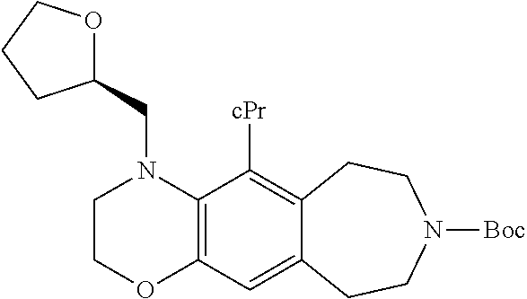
C12=C(C([cPr])=C3C(=C1)CCN([Boc])CC3)N(CC1OCCC1)CCO2
